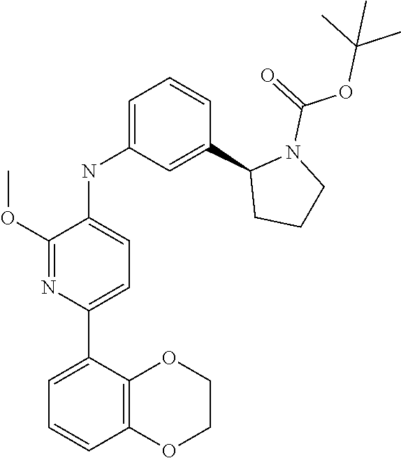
C1(OC)=NC(C2=CC=CC3=C2OCCO3)=CC=C1NC1=CC=CC(C2CCCN2C(=O)OC(C)(C)C)=C1
